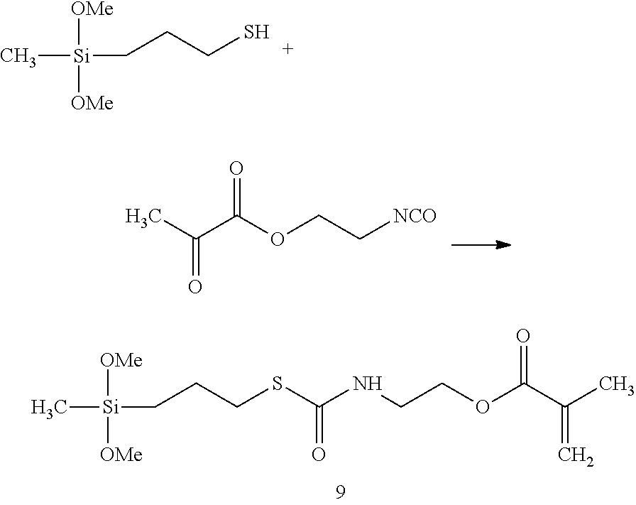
CC(C(OCC[NCO])=O)=O.[Si](C)([OMe])([OMe])CCCSC(NCCOC(C(C)=C)=O)=O.[Si](C)([OMe])([OMe])CCCS
